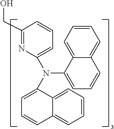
C1(CO)=NC(N(C2=CC=CC3=CC=CC=C32)C2=CC=CC3=CC=CC=C32)=CC=C1
